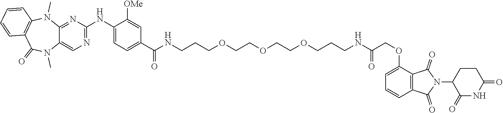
C(NCCCOCCOCCOCCCNC(COC1=CC=CC2=C1C(=O)N(C1C(=O)NC(=O)CC1)C2=O)=O)(C1=CC=C(NC2=NC=C3C(=N2)N(C)C2=C(C(=O)N3C)C=CC=C2)C([OMe])=C1)=O
